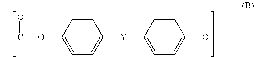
C1=CC(OC(C)=O)=CC=C1[Y]C1=CC=C(OC)C=C1
